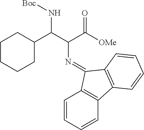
C1CCCC(C(C(C([OMe])=O)N=C2C3=C(C=CC=C3)C3=C2C=CC=C3)N[Boc])C1
